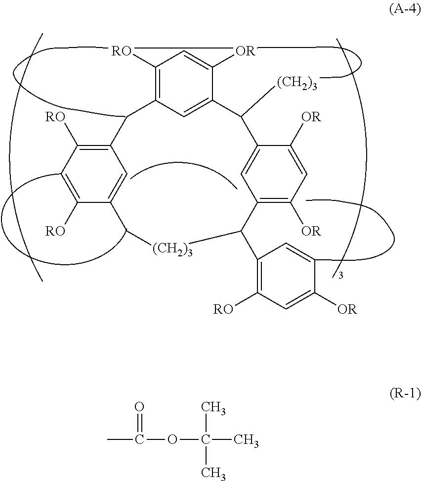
C1([RO])=C2C=C(C([OR])=C1)C([(CH2)3])C1=CC(=C([OR])C=C1[OR])C(C1=C([RO])C=C([OR])C=C1)[(CH2)3]CC1=CC(=C([RO])C=C1[RO])C2.CC(OC(C)(C)C)=O
